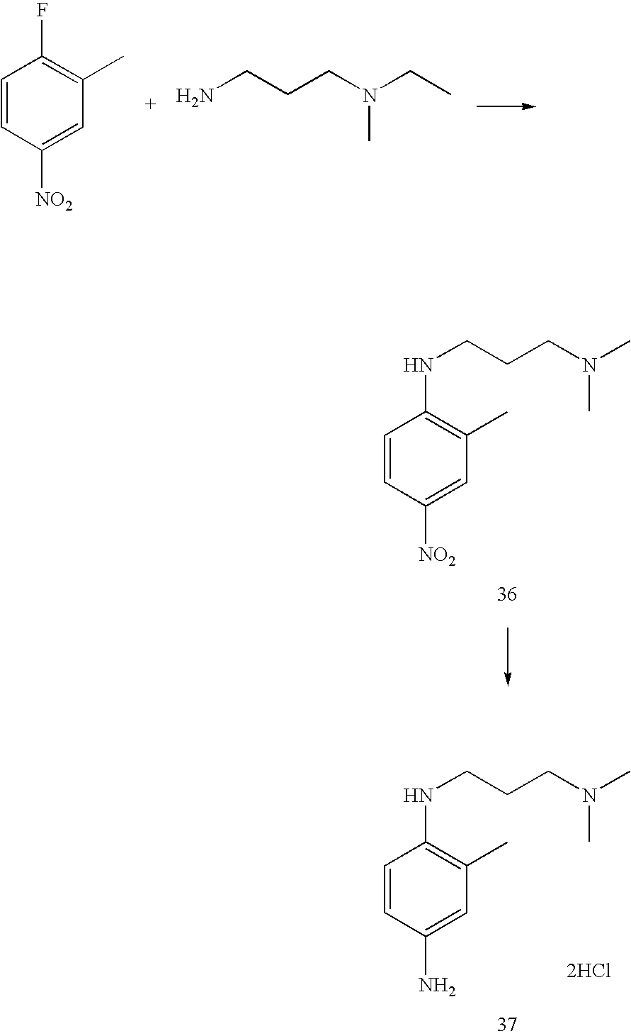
C1=CC([NO2])=CC(C)=C1F.NCCCN(CC)C.N(CCCN(C)C)C1=C(C)C=C([NO2])C=C1.N(CCCN(C)C)C1=C(C)C=C(N)C=C1.[2HCl]
